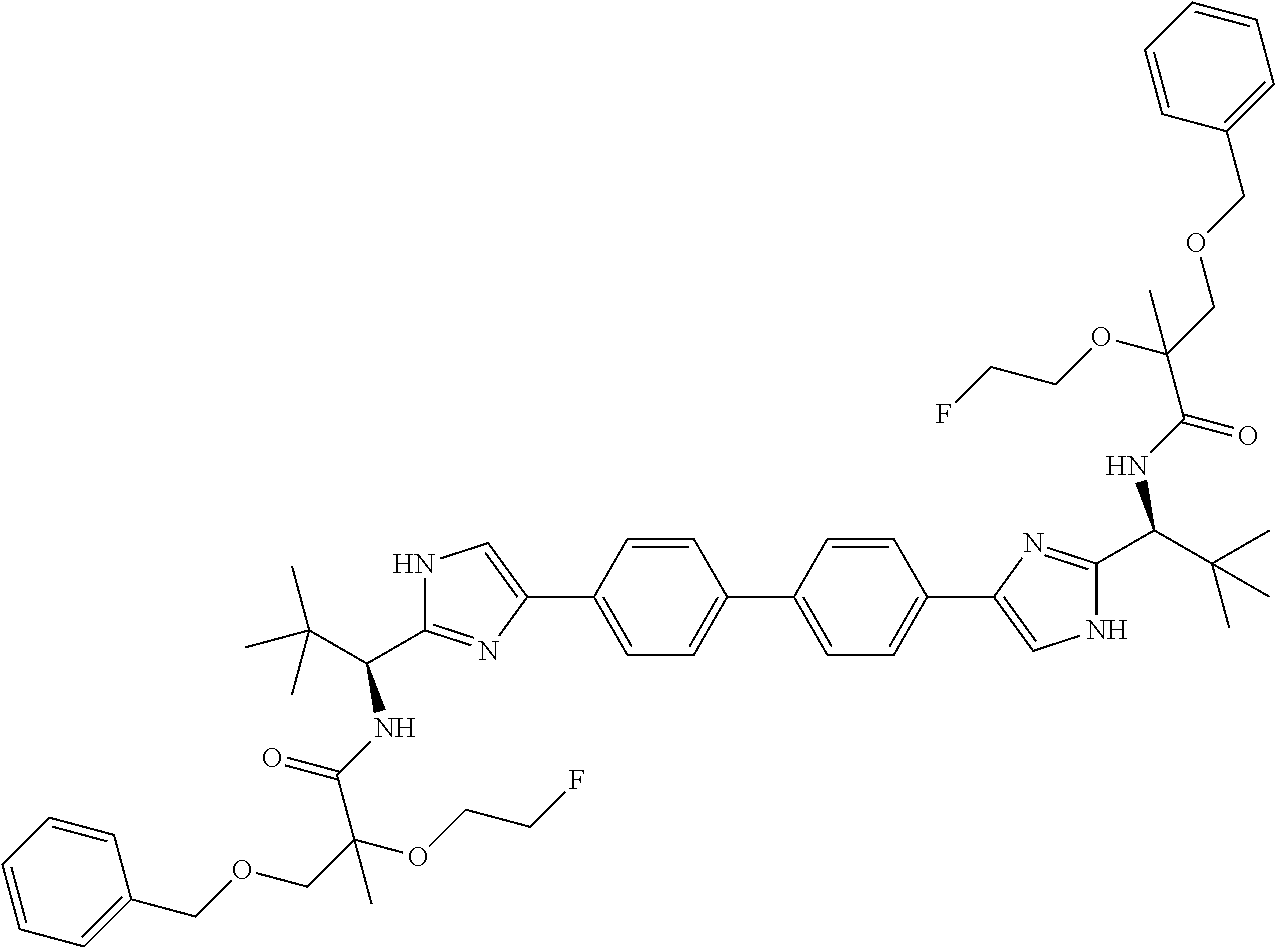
N1C(C(C(C)(C)C)NC(=O)C(OCCF)(COCC2=CC=CC=C2)C)=NC(C2=CC=C(C3=CC=C(C4=CNC(C(C(C)(C)C)NC(=O)C(OCCF)(C)COCC5=CC=CC=C5)=N4)C=C3)C=C2)=C1
